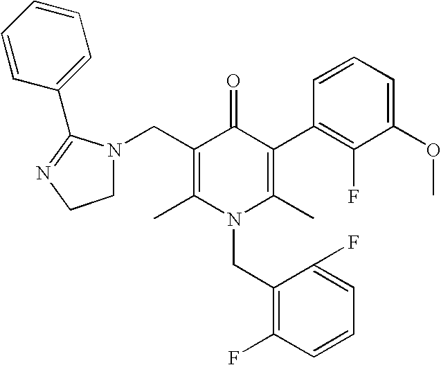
C1(CN2CCN=C2C2=CC=CC=C2)=C(C)N(CC2=C(F)C=CC=C2F)C(C)=C(C2=C(F)C(OC)=CC=C2)C1=O
